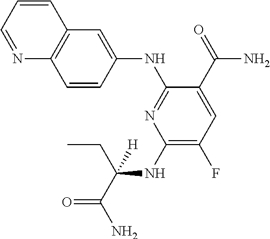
C1(NC(CC)(C(N)=O)[H])=C(F)C=C(C(=O)N)C(NC2=CC3=C(C=C2)N=CC=C3)=N1
